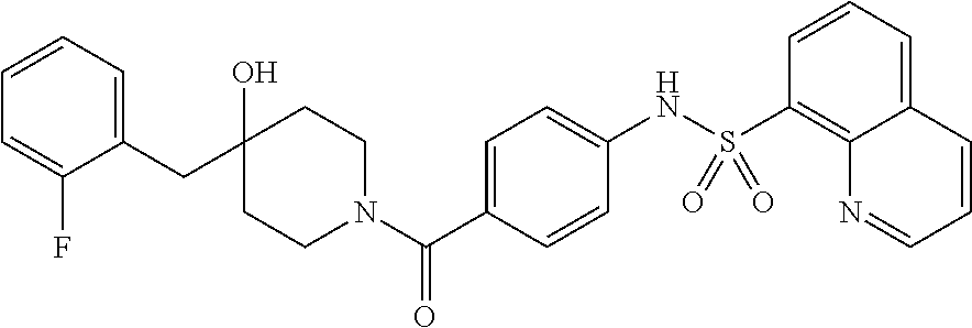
C1=C(CC2(O)CCN(C(C3=CC=C(NS(C4=C5C(=CC=C4)C=CC=N5)(=O)=O)C=C3)=O)CC2)C(F)=CC=C1
